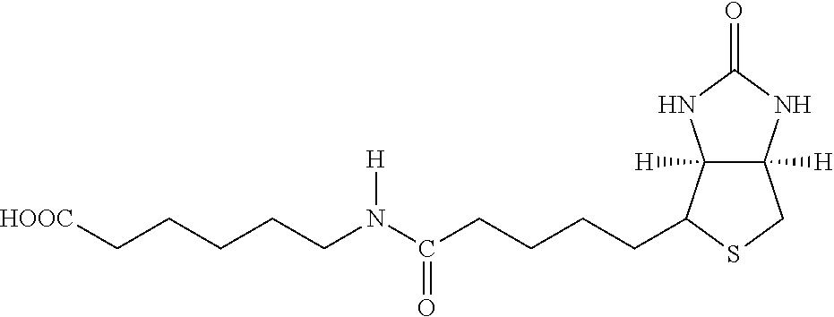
C12([H])C([H])(NC(=O)N1)CSC2CCCCC(N(CCCCC[HOOC])[H])=O
